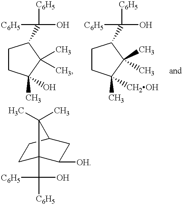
C1CC(O)(C)C(C)(C)C1C([C6H5])([C6H5])O.C1CC([CH2OH])(C)C(C)(C)C1C([C6H5])([C6H5])O.C1C2(C([C6H5])([C6H5])O)C([OH])CC(C1)C2(C)C
